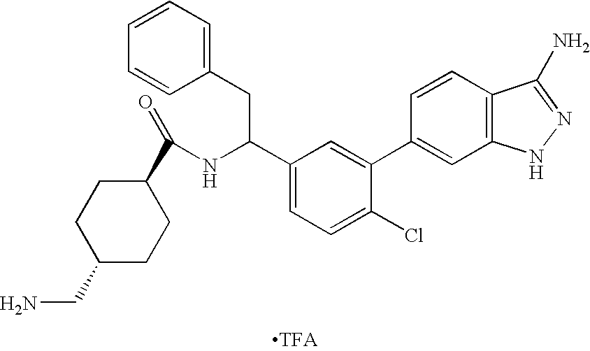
C1=CC=C(CC(NC(=O)C2CCC(CN)CC2)C2=CC=C(Cl)C(C3=CC4=C(C=C3)C(N)=NN4)=C2)C=C1.[TFA]
